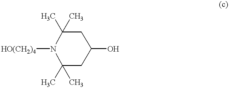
[HO(CH2)4]N1C(C)(C)CC(O)CC1(C)C
